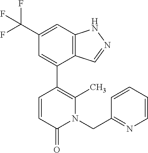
C12=C(C=C(C(F)(F)F)C=C1C1=C(C)N(CC3=NC=CC=C3)C(=O)C=C1)NN=C2
